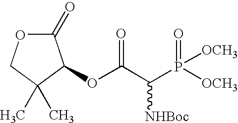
C1(=O)OCC(C)(C)C1OC(C(P([OCH3])(=O)[OCH3])[NHBoc])=O
